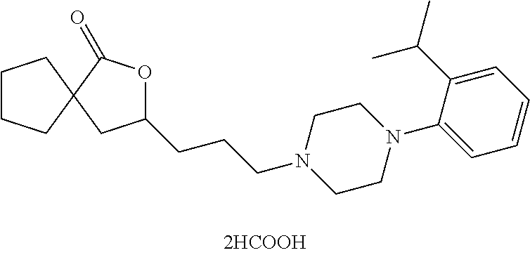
C1CCC2(C1)CC(CCCN1CCN(C3=CC=CC=C3C(C)C)CC1)OC2=O
